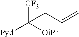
[CF3]C([OiPr])([Pyd])CC=C
